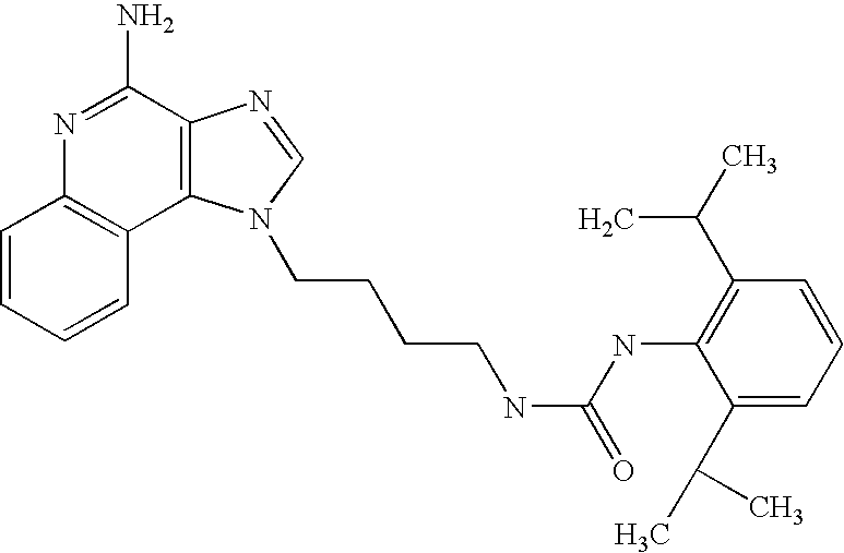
C1=CC=CC2=C1N=C(N)C1=C2N(CCCCNC(NC2=C(C(C)C)C=CC=C2C(C)C)=O)C=N1
